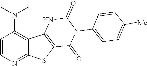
C1(N(C)C)=C2C(=NC=C1)SC1=C2NC(=O)N(C2=CC=C([Me])C=C2)C1=O
